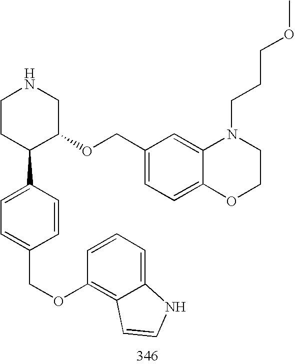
C1CC(C2=CC=C(COC3=C4C(=CC=C3)NC=C4)C=C2)C(OCC2=CC=C3C(=C2)N(CCCOC)CCO3)CN1
